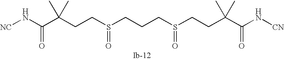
C(CCS(CCCS(CCC(C)(C(N[CN])=O)C)=O)=O)(C)(C(N[NC])=O)C
